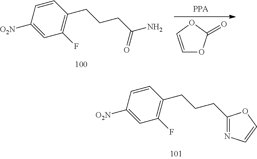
C1=COC(=O)O1.C1=CC([O2N])=CC(F)=C1CCCC(N)=O.N1=C(CCCC2=C(F)C=C([O2N])C=C2)OC=C1
